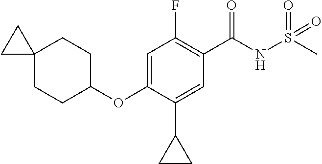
C1(F)=C(C(NS(C)(=O)=O)=O)C=C(C2CC2)C(OC2CCC3(CC2)CC3)=C1
